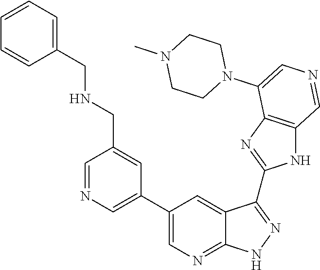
C1=NC=C(C2=CN=C3C(=C2)C(C2=NC4=C(N2)C=NC=C4N2CCN(C)CC2)=NN3)C=C1CNCC1=CC=CC=C1
